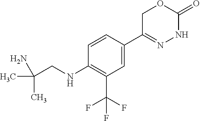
C1=CC(C2=NNC(=O)OC2)=CC(C(F)(F)F)=C1NCC(C)(C)N
